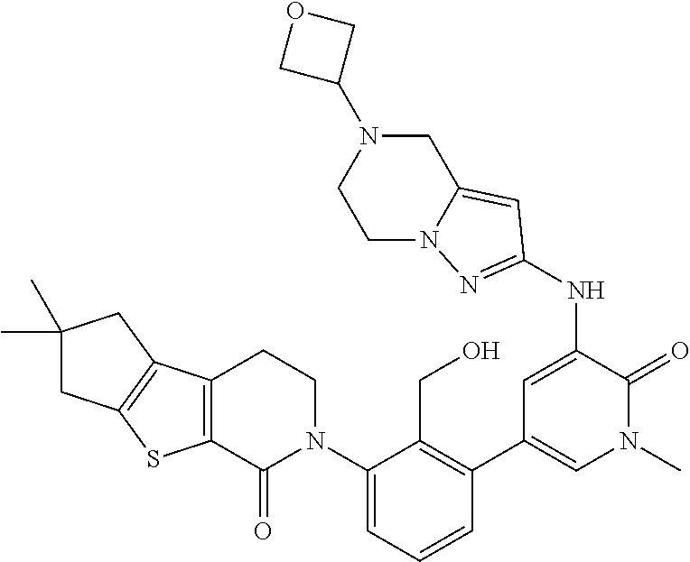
C1N2C(=CC(NC3=CC(C4=C(CO)C(N5CCC6=C(C5=O)SC5=C6CC(C)(C)C5)=CC=C4)=CN(C)C3=O)=N2)CN(C2COC2)C1
